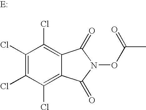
C1(Cl)=C(Cl)C(Cl)=C2C(=C1Cl)C(=O)N(OC(=O)C)C2=O
